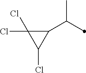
C1(C(C)C)C(Cl)(Cl)C1Cl
